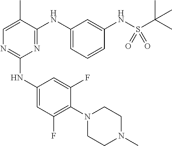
C1(NC2=CC(F)=C(N3CCN(C)CC3)C(F)=C2)=NC=C(C)C(NC2=CC=CC(NS(C(C)(C)C)(=O)=O)=C2)=N1
